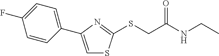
C1=C(C2=CC=C(F)C=C2)N=C(SCC(=O)NCC)S1
